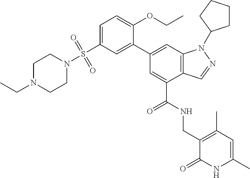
C12=C(C=C(C3=CC(S(N4CCN(CC)CC4)(=O)=O)=CC=C3OCC)C=C1C(NCC1=C(C)C=C(C)NC1=O)=O)N(C1CCCC1)N=C2
